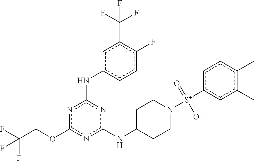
n1c(OCC(F)(F)F)nc(NC2CCN([S+](c3cc(C)c(C)cc3)(=O)[O-])CC2)nc1Nc1ccc(F)c(C(F)(F)F)c1
